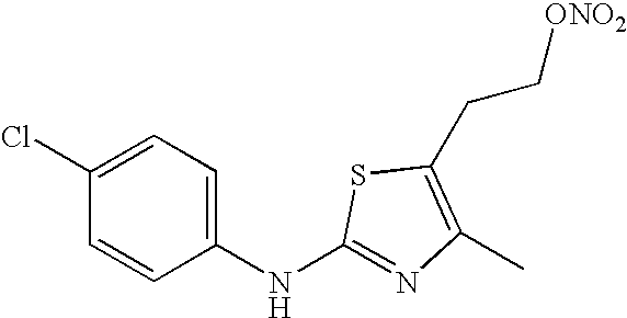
C1(Cl)=CC=C(NC2=NC(C)=C(CC[ONO2])S2)C=C1
